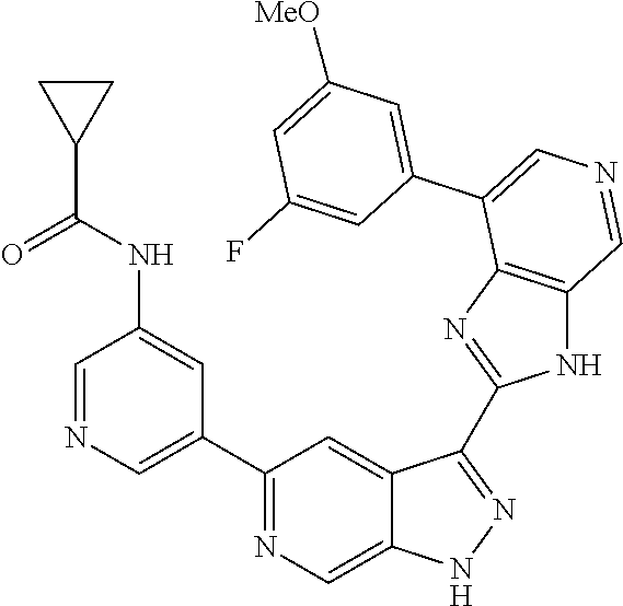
C1(C2=CN=CC(NC(C3CC3)=O)=C2)=NC=C2C(=C1)C(C1=NC3=C(N1)C=NC=C3C1=CC([MeO])=CC(F)=C1)=NN2
